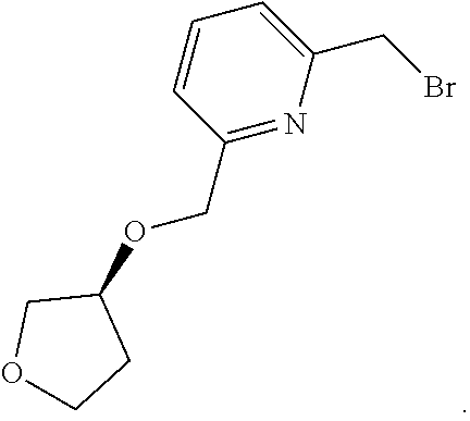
C1=C(CBr)N=C(COC2COCC2)C=C1
